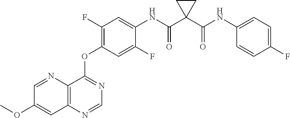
C12=C(N=CN=C1OC1=C(F)C=C(NC(C3(C(NC4=CC=C(F)C=C4)=O)CC3)=O)C(F)=C1)C=C(OC)C=N2
